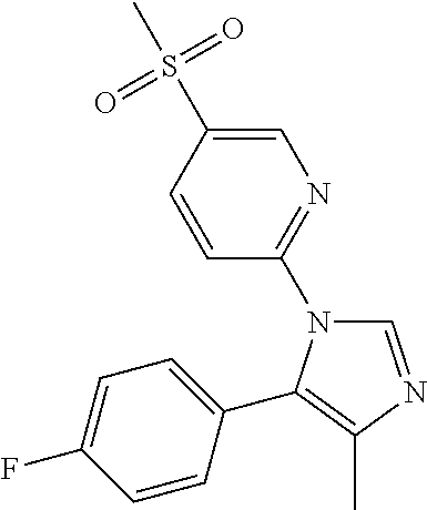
C1=CC(S(C)(=O)=O)=CN=C1N1C=NC(C)=C1C1=CC=C(F)C=C1
